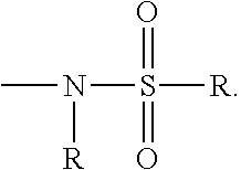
N(S(=O)(=O)[R])(C)[R]
